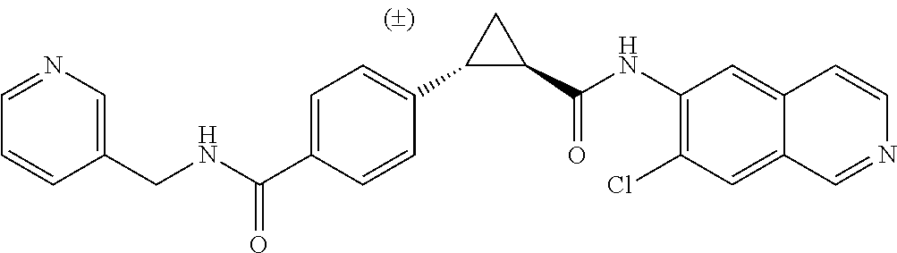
C1=C(C(NCC2=CN=CC=C2)=O)C=CC(C2C(C(NC3=C(Cl)C=C4C=NC=CC4=C3)=O)C2)=C1
